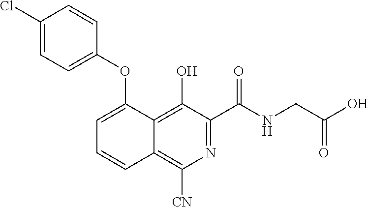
N1=C(C(NCC(O)=O)=O)C(O)=C2C(=C1[CN])C=CC=C2OC1=CC=C(Cl)C=C1
